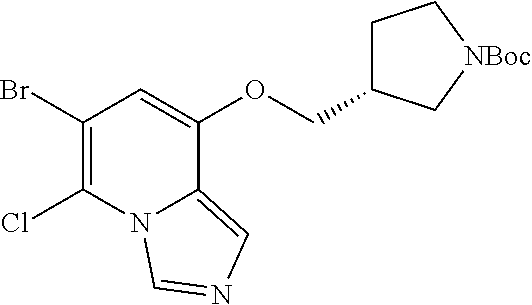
C1(Br)=C(Cl)N2C(=CN=C2)C(OCC2CC[NBoc]C2)=C1
